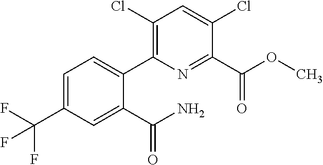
O(C)C(C1=NC(C2=CC=C(C(F)(F)F)C=C2C(N)=O)=C(Cl)C=C1Cl)=O
